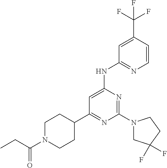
C1=C(C(F)(F)F)C=CN=C1NC1=CC(C2CCN(C(=O)CC)CC2)=NC(N2CC(F)(F)CC2)=N1
